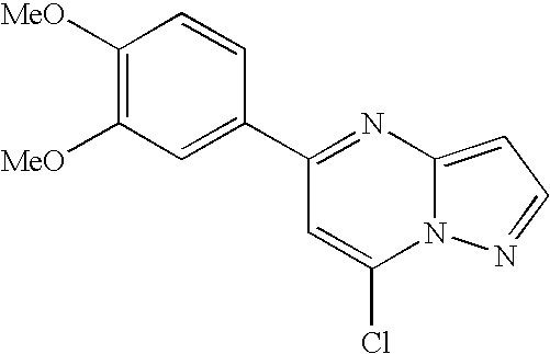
C1(C2=NC3=CC=NN3C(Cl)=C2)=CC([MeO])=C([MeO])C=C1
